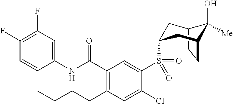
C12CCC(CC(S(C3=CC(C(NC4=CC(F)=C(F)C=C4)=O)=C(CCCC)C=C3Cl)(=O)=O)C1)C2(O)[Me]
